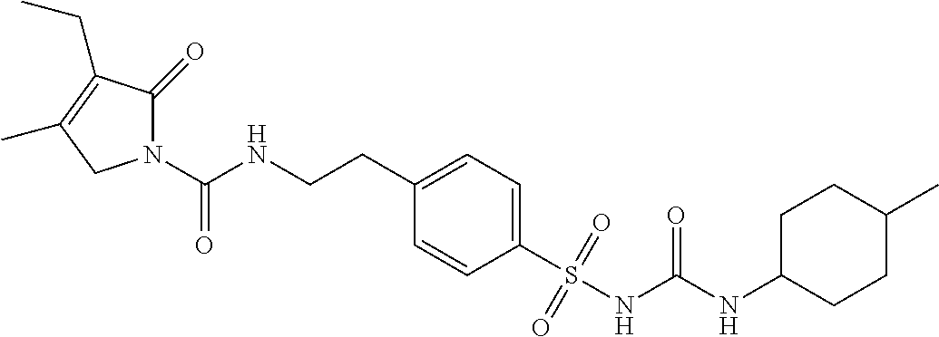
N1(C(NCCC2=CC=C(S(NC(NC3CCC(C)CC3)=O)(=O)=O)C=C2)=O)C(=O)C(CC)=C(C)C1
